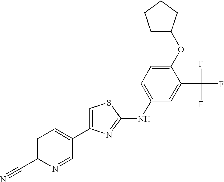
C1=C(C2=CC=C(C#N)N=C2)N=C(NC2=CC=C(OC3CCCC3)C(C(F)(F)F)=C2)S1
